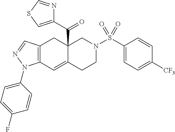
C12(C(C3=CSC=N3)=O)C(=CC3=C(C1)C=NN3C1=CC=C(F)C=C1)CCN(S(C1=CC=C([CF3])C=C1)(=O)=O)C2
